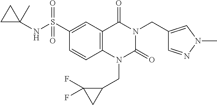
C1=CC2=C(C=C1S(NC1(C)CC1)(=O)=O)C(=O)N(CC1=CN(C)N=C1)C(=O)N2CC1C(F)(F)C1
